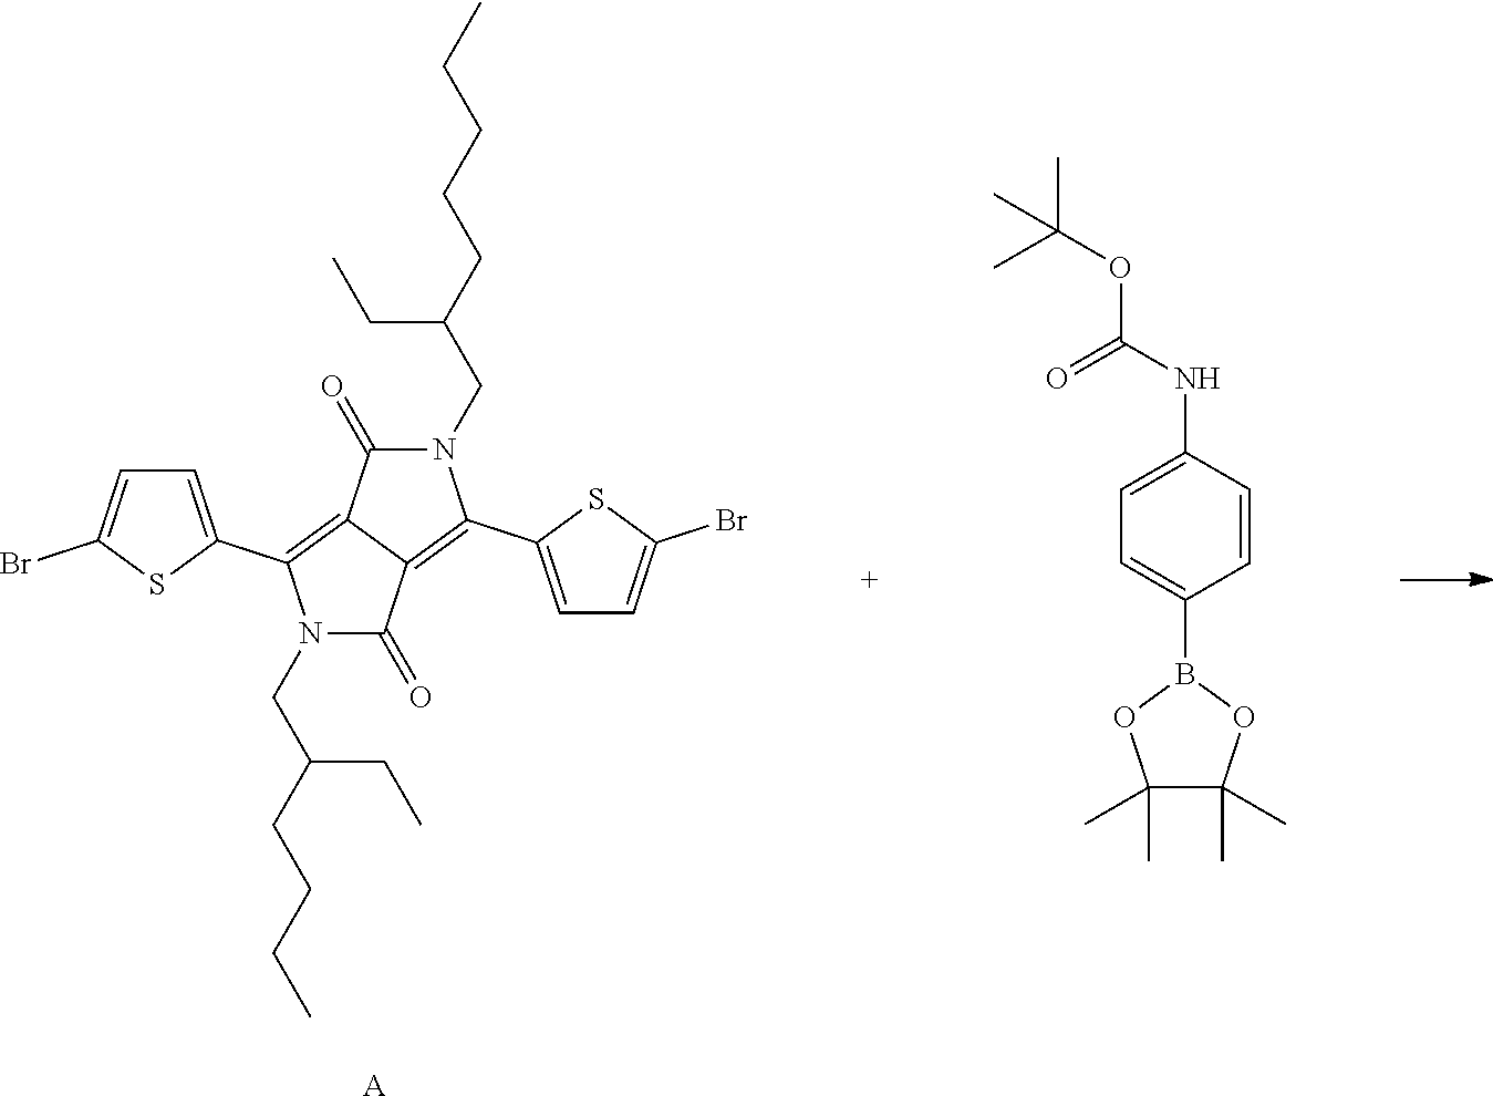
[A].C(C(CC)CCCC)N1C(=O)C2=C(C3=CC=C(Br)S3)N(CC(CCCCC)CC)C(=O)C2=C1C1=CC=C(Br)S1.C1=CC(NC(=O)OC(C)(C)C)=CC=C1B1OC(C)(C)C(C)(C)O1
